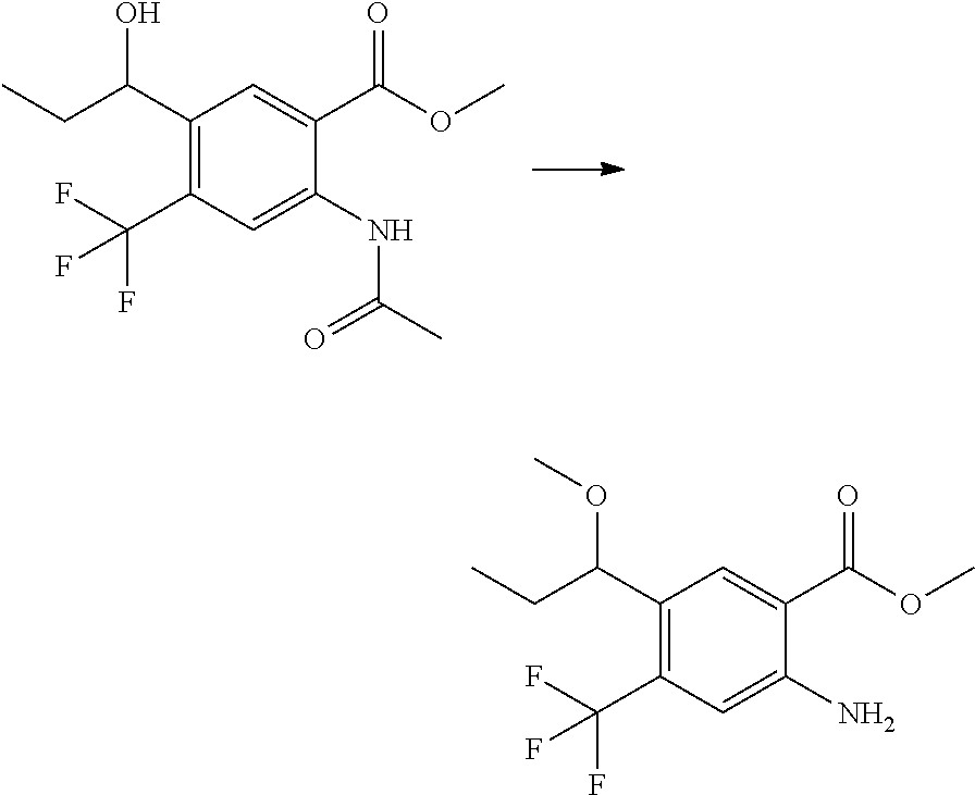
C1(C(CC)O)=C(C(F)(F)F)C=C(NC(C)=O)C(C(OC)=O)=C1.C1(C(CC)OC)=C(C(F)(F)F)C=C(N)C(C(OC)=O)=C1
